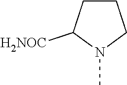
C1CC([H2NOC])N(C)C1
